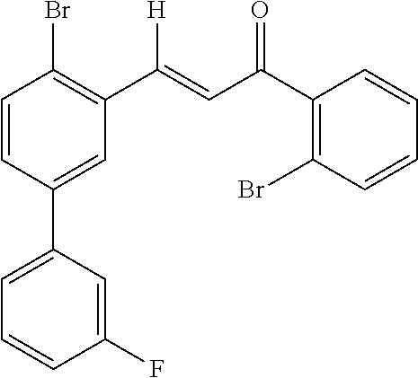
C1=CC(C2=CC=CC(F)=C2)=CC(C([H])=CC(C2=C(Br)C=CC=C2)=O)=C1Br
